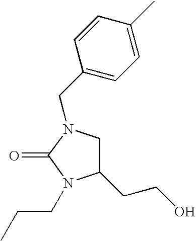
C1(CCO)CN(CC2=CC=C(C)C=C2)C(=O)N1CCC
